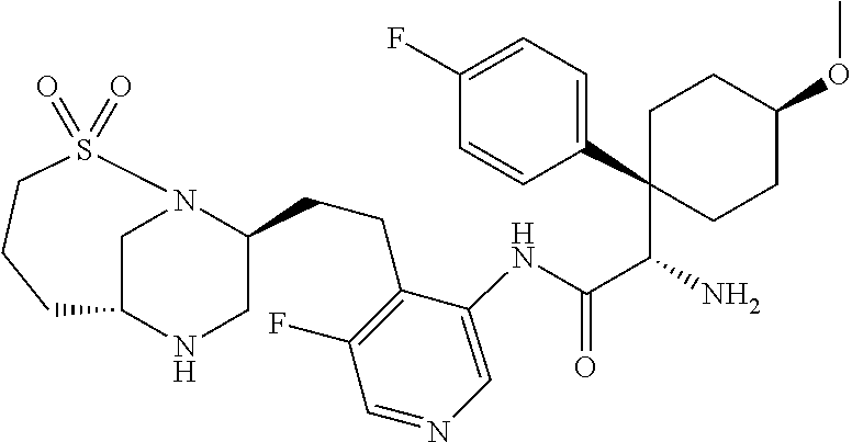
C1N2C(CCC3=C(F)C=NC=C3NC(C(N)C3(C4=CC=C(F)C=C4)CCC(OC)CC3)=O)CNC1CCCS2(=O)=O
